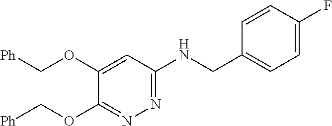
[Ph]COC1=CC(NCC2=CC=C(F)C=C2)=NN=C1OC[Ph]
